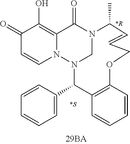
N12CN(C(C3=CC=CC=C3)C3=C(C=CC=C3)OCC=CC1C)N1C=CC(=O)C(O)=C1C2=O
